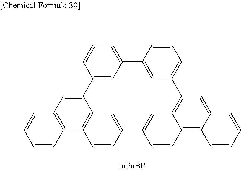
C1=CC(C2=CC3=C(C4=C2C=CC=C4)C=CC=C3)=CC(C2=CC(C3=C4C(=C5C(=C3)C=CC=C5)C=CC=C4)=CC=C2)=C1
